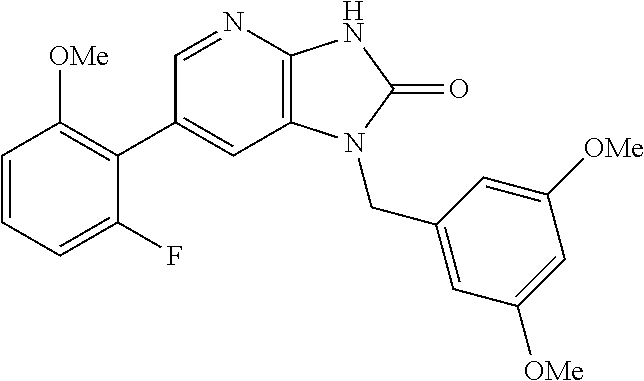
C1(C2=C([OMe])C=CC=C2F)=CC2=C(N=C1)NC(=O)N2CC1=CC([OMe])=CC([OMe])=C1
